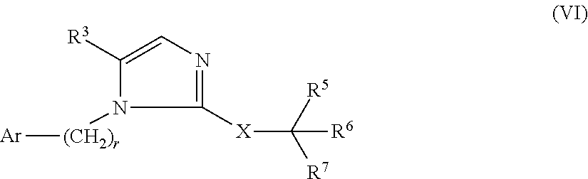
C1([R3])=CN=C([X]C([R7])([R5])[R6])N1[(CH2)r][Ar]
